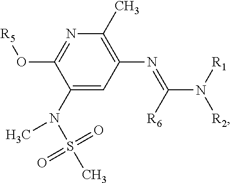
C1(N(S(C)(=O)=O)C)=CC(N=C(N([R1])[R2])[R6])=C(C)N=C1O[R5]
